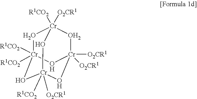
O1[Cr]2([R1CO2])([R1CO2])O[Cr]3([R1CO2])([O2CR1])O[Cr]([O2CR1])([O2CR1])(O[Cr]1([R1CO2])([O2CR1])O3)O2
